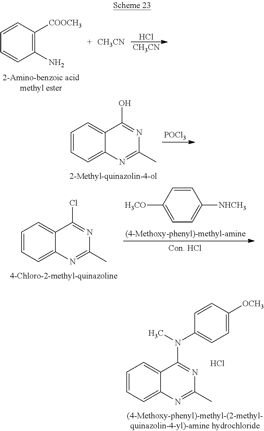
C1(N)=C([COOCH3])C=CC=C1.[CH3CN].Cl.[CH3CN].C1=CC=C2C(=C1)C(O)=NC(C)=N2.[POCl3].C1=CC=C2C(=C1)C(Cl)=NC(C)=N2.C1=CC([H3CO])=CC=C1[NHCH3].C1(C)=NC2=CC=CC=C2C(N(C)C2=CC=C([OCH3])C=C2)=N1.Cl
